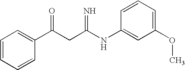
C1=CC=CC(C(CC(NC2=CC(OC)=CC=C2)=N)=O)=C1
